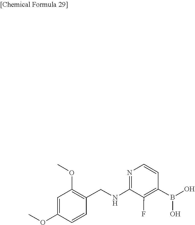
COC1=CC(OC)=C(CNC2=NC=CC(B(O)O)=C2F)C=C1
